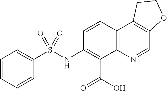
C1(NS(C2=CC=CC=C2)(=O)=O)=C(C(=O)O)C2=C(C=C1)C1=C(C=N2)OCC1
